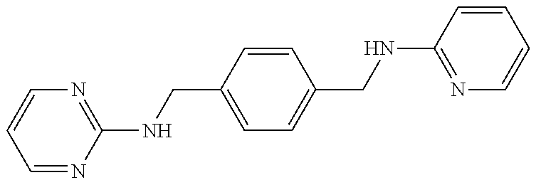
C1=NC(NCC2=CC=C(CNC3=NC=CC=C3)C=C2)=NC=C1
